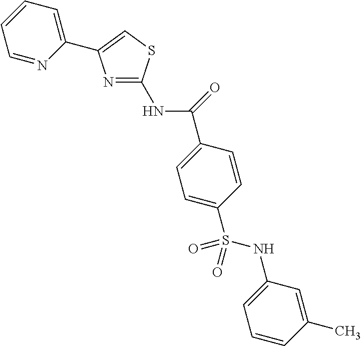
C(C1=CC=C(S(NC2=CC=CC(C)=C2)(=O)=O)C=C1)(=O)NC1=NC(C2=CC=CC=N2)=CS1
